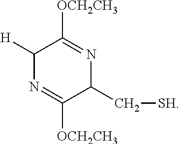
C1([H])N=C([OCH2CH3])C(C[SH])N=C1[OCH2CH3]
